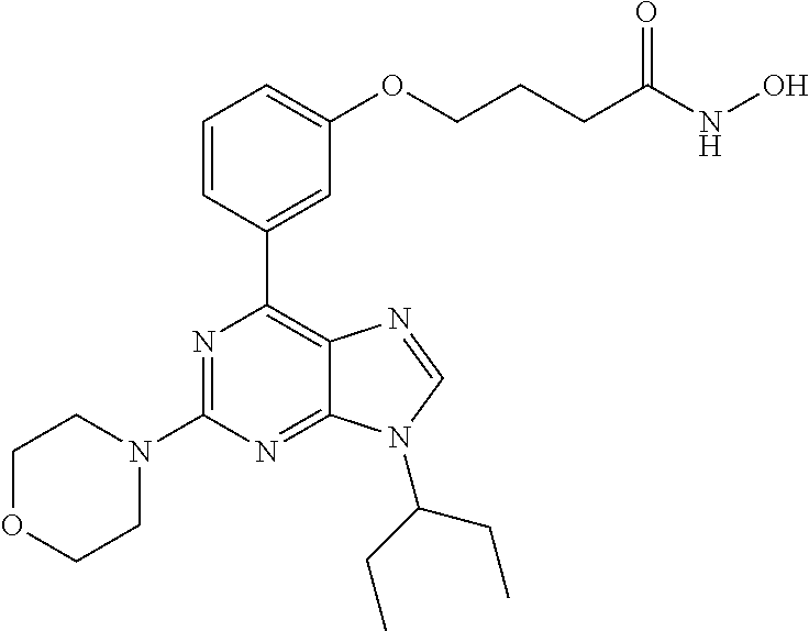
C1=CC(C2=C3C(=NC(N4CCOCC4)=N2)N(C(CC)CC)C=N3)=CC(OCCCC(NO)=O)=C1
